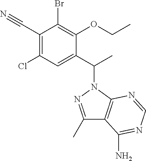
C1(C#N)=C(Cl)C=C(C(C)N2N=C(C)C3=C2N=CN=C3N)C(OCC)=C1Br
